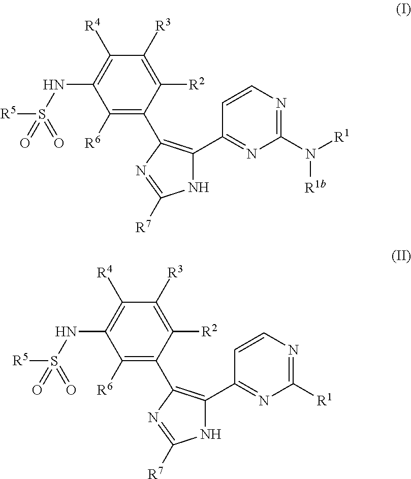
C1([R6])=C(C2=C(C3=NC(N([R1])[R1b])=NC=C3)NC([R7])=N2)C([R2])=C([R3])C([R4])=C1NS([R5])(=O)=O.C1([R6])=C(C2=C(C3=NC([R1])=NC=C3)NC([R7])=N2)C([R2])=C([R3])C([R4])=C1NS([R5])(=O)=O
